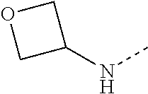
C1(NC)COC1
